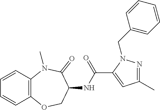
N(C1COC2=C(C=CC=C2)N(C)C1=O)C(C1=CC(C)=NN1CC1=CC=CC=C1)=O
